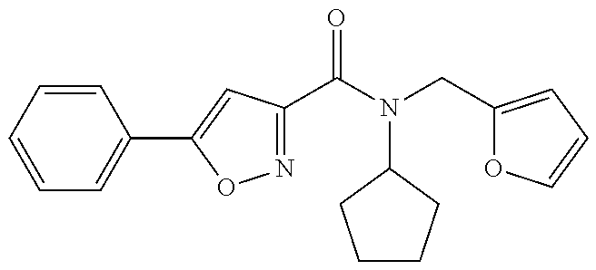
N1=C(C(N(CC2=CC=CO2)C2CCCC2)=O)C=C(C2=CC=CC=C2)O1
